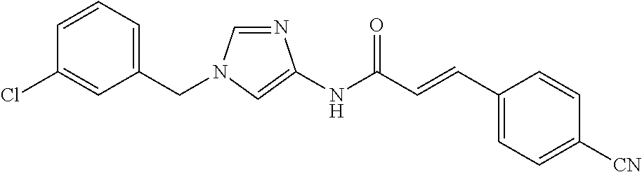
N1=CN(CC2=CC=CC(Cl)=C2)C=C1NC(C=CC1=CC=C([CN])C=C1)=O
